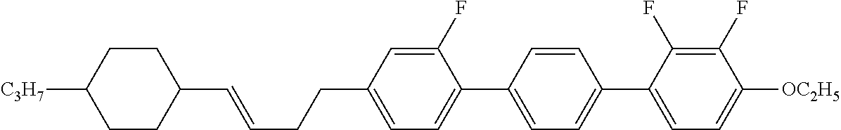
C1(C=CCCC2=CC=C(C3=CC=C(C4=CC=C([OC2H5])C(F)=C4F)C=C3)C(F)=C2)CCC([C3H7])CC1
